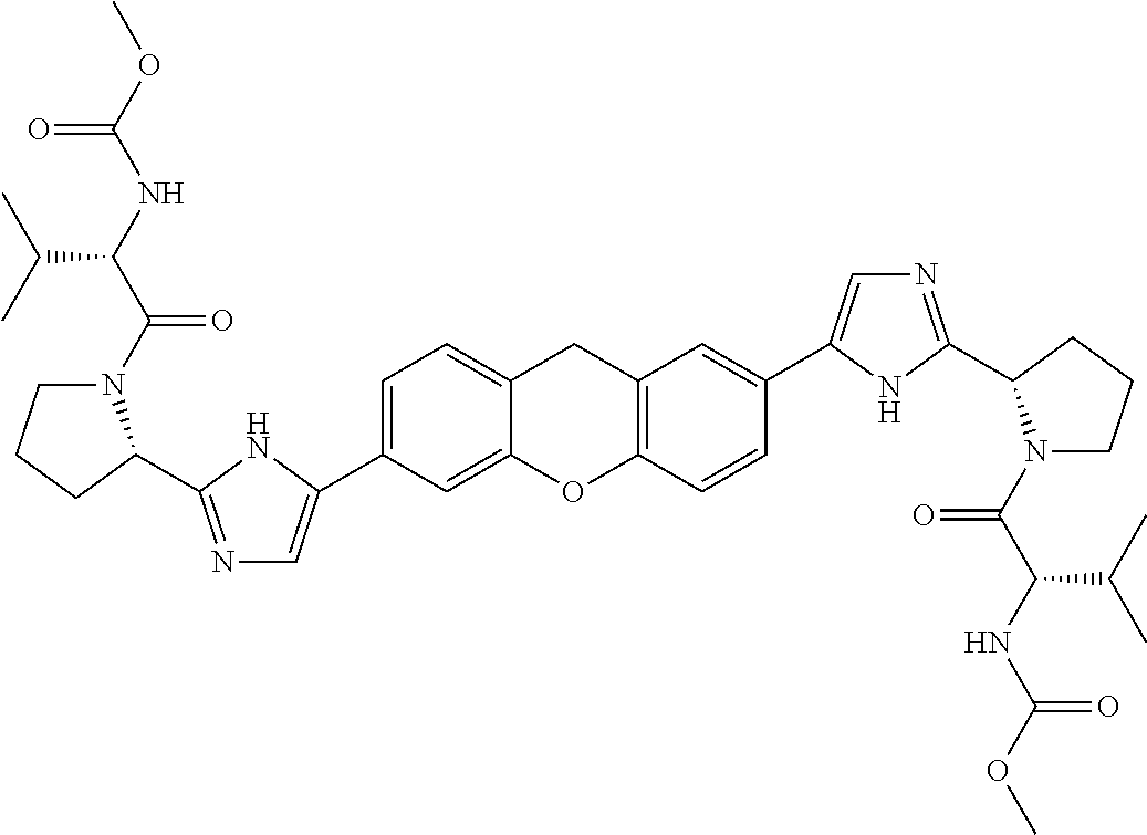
C1=C(C2=CN=C(C3N(C(C(NC(OC)=O)C(C)C)=O)CCC3)N2)C=C2C(=C1)CC1=C(O2)C=CC(C2=CN=C(C3N(C(C(NC(OC)=O)C(C)C)=O)CCC3)N2)=C1
